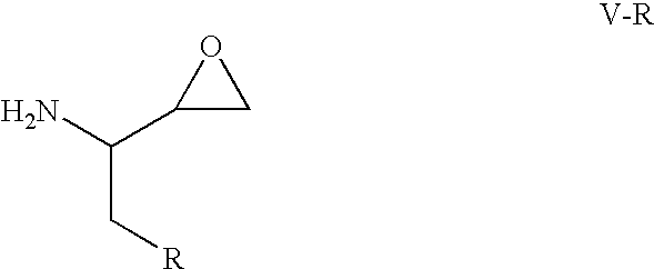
C(C[R])(N)C1CO1
